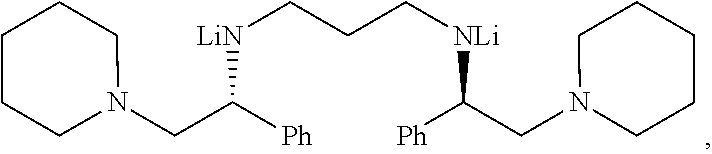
N1(CC([Ph])[LiN]CCC[NLi]C([Ph])CN2CCCCC2)CCCCC1
